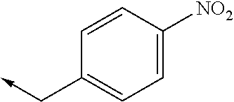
C1=CC([NO2])=CC=C1C->C
